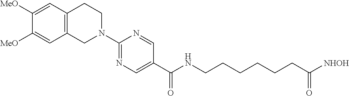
C1(N2CCC3=C(C2)C=C([MeO])C([MeO])=C3)=NC=C(C(=O)NCCCCCCC([NHOH])=O)C=N1
